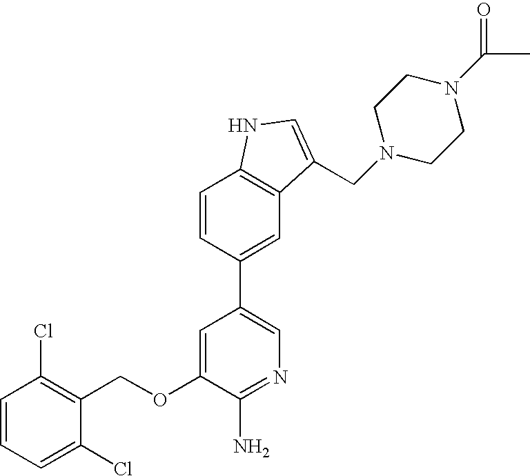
C1=CC=C(Cl)C(COC2=CC(C3=CC4=C(C=C3)NC=C4CN3CCN(C(C)=O)CC3)=CN=C2N)=C1Cl
